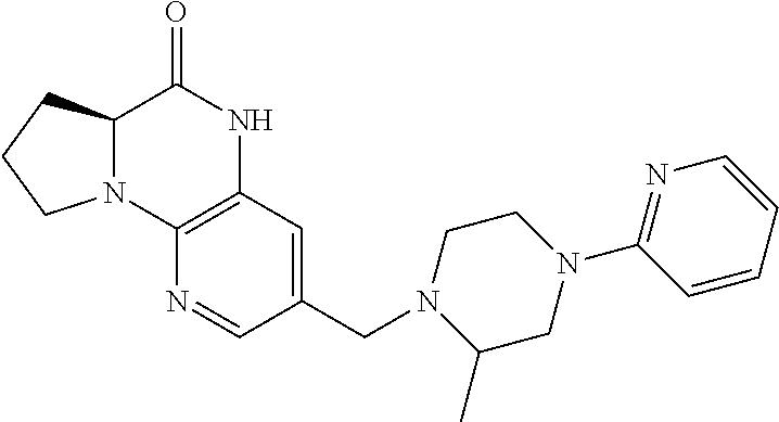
N12C(C(=O)NC3=C1N=CC(CN1C(C)CN(C4=NC=CC=C4)CC1)=C3)CCC2
